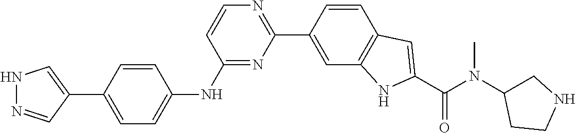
N1N=CC(C2=CC=C(NC3=NC(C4=CC5=C(C=C4)C=C(C(N(C4CNCC4)C)=O)N5)=NC=C3)C=C2)=C1
